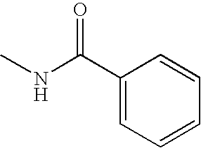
CNC(C1=CC=CC=C1)=O
